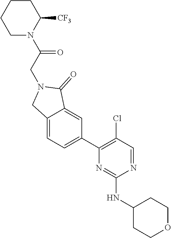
N1=CC(Cl)=C(C2=CC=C3C(=C2)C(=O)N(CC(N2C([CF3])CCCC2)=O)C3)N=C1NC1CCOCC1
